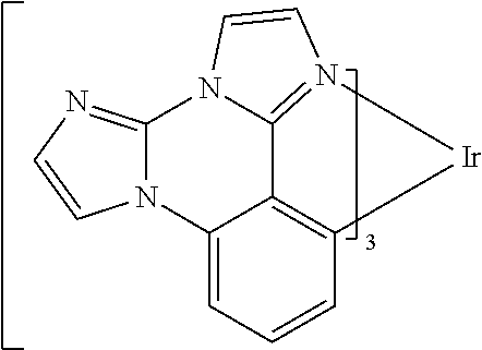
N12C(=NC=C1)N1C3=N(C=C1)[Ir]C1=C3C2=CC=C1
